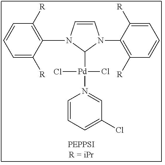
C1=C([R])C(N2C=CN(C3=C([R])C=CC=C3[R])C2[Pd](N2=CC(Cl)=CC=C2)(Cl)Cl)=C([R])C=C1
